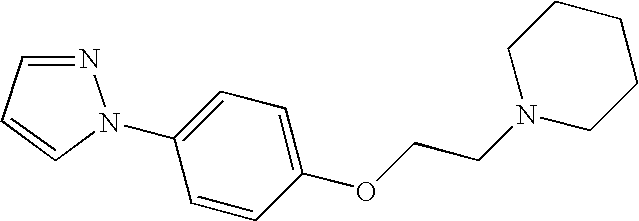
C1(OCCN2CCCCC2)=CC=C(N2N=CC=C2)C=C1
